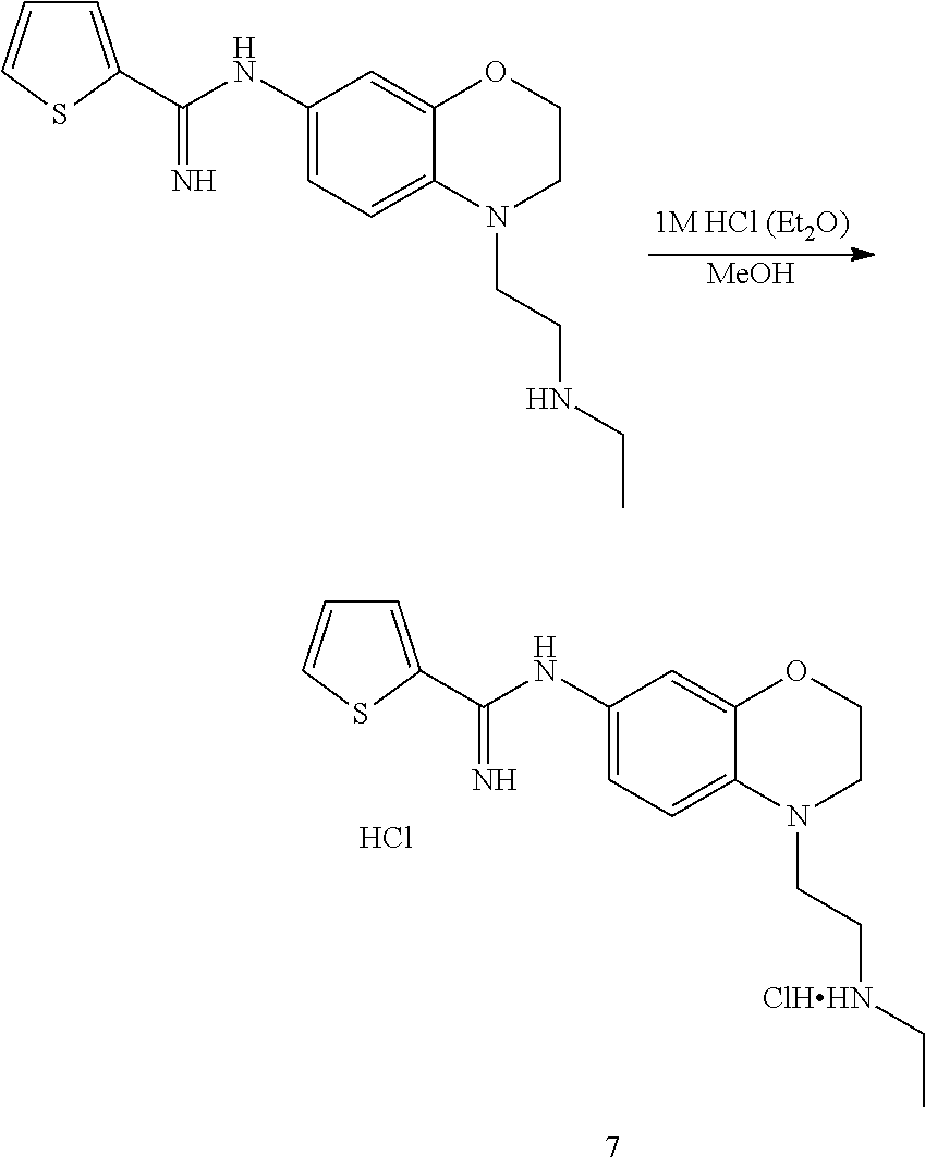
C1(NC(=N)C2=CC=CS2)=CC=C2C(=C1)OCCN2CCNCC.[MeOH].C1(NC(=N)C2=CC=CS2)=CC=C2C(=C1)OCCN2CC[ClHHN]CC.Cl
